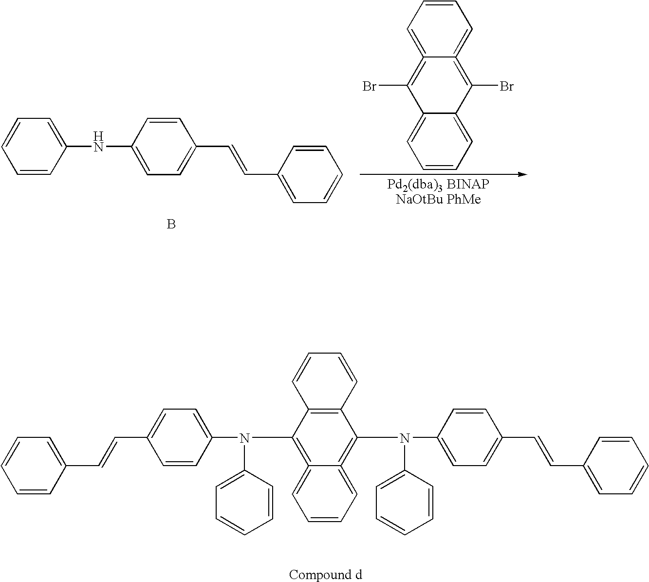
C1=CC(NC2=CC=C(C=CC3=CC=CC=C3)C=C2)=CC=C1.B.C1=CC=C2C(=C1)C(Br)=C1=CC=CC=C1=C2Br.C1=CC(C=CC2=CC=C(N(C3=C4=CC=CC=C4=C(N(C4=CC=C(C=CC5=CC=CC=C5)C=C4)C4=CC=CC=C4)C4=C3C=CC=C4)C3=CC=CC=C3)C=C2)=CC=C1
